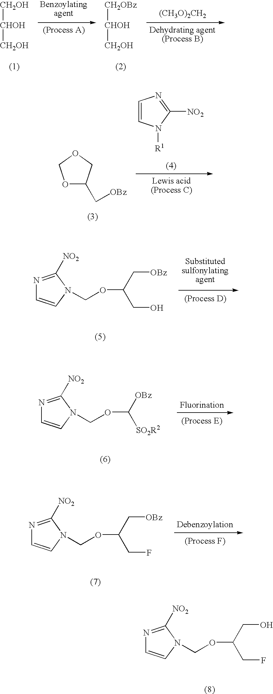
[CH2OH][CHOH][CH2OH].[CH2OBz][CHOH][CH2OH].[(CH3O)2CH2].O1C(C[OBz])COC1.C1=CN([R1])C([NO2])=N1.N1=C([NO2])N(COC(C[OBz])CO)C=C1.N1=C([NO2])N(COC([OBz])[SO2R2])C=C1.N1=C([NO2])N(COC(C[OBz])CF)C=C1.N1=C([NO2])N(COC(CO)CF)C=C1
